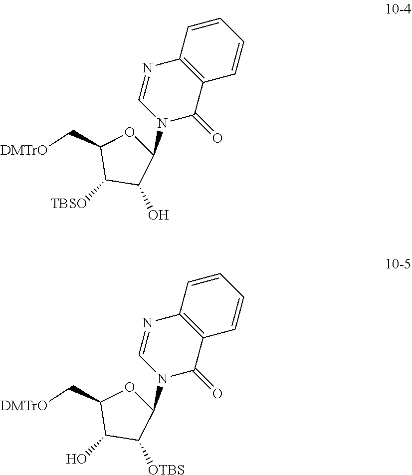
C1=CC2=C(C=C1)C(=O)N(C1OC(C[DMTrO])C([TBSO])C1O)C=N2.C1=CC2=C(C=C1)C(=O)N(C1OC(C[DMTrO])C(O)C1[OTBS])C=N2
